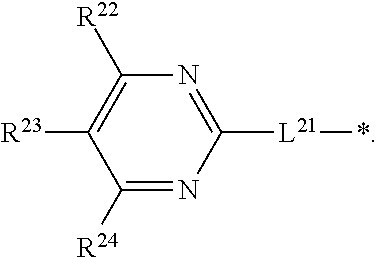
C1([R24])=NC([L21]*)=NC([R22])=C1[R23]
